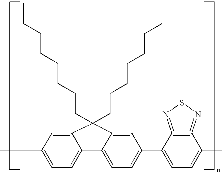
C12=CC(C)=CC=C1C1=CC=C(C3=CC=C(C)C4=C3=NSN=4)C=C1C2(CCCCCCCC)CCCCCCCC
